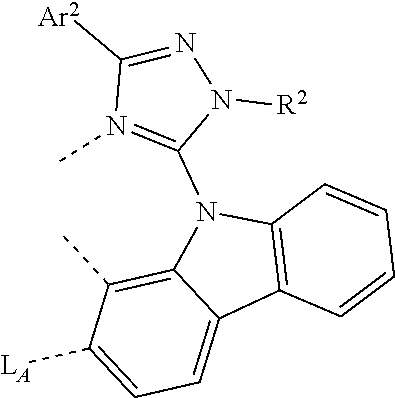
C1=C([LA])C(C)=C2C(=C1)C1=C(N2C2=N(C)C([Ar2])=NN2[R2])C=CC=C1
